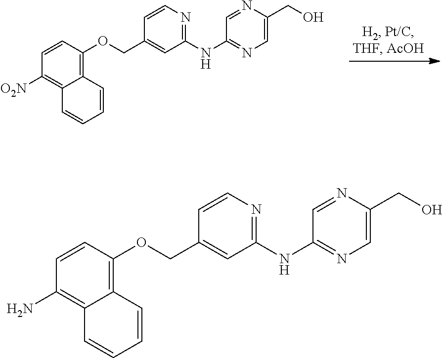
C12=C(OCC3=CC(NC4=NC=C(CO)N=C4)=NC=C3)C=CC([O2N])=C1C=CC=C2.C12=C(OCC3=CC(NC4=NC=C(CO)N=C4)=NC=C3)C=CC(N)=C1C=CC=C2
